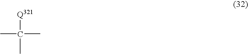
CC(C)([Q321])C
